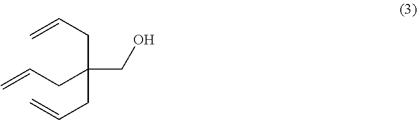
C=CCC(CC=C)(CO)CC=C
